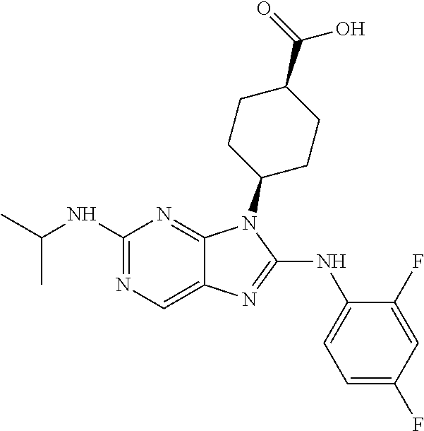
N1=C(NC(C)C)N=C2C(=C1)N=C(NC1=CC=C(F)C=C1F)N2C1CCC(C(=O)O)CC1
